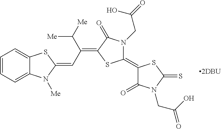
C1=CC=C2C(=C1)SC(=CC(C([Me])[Me])=C1SC(=C3C(=O)N(CC(=O)O)C(=S)S3)N(CC(O)=O)C1=O)N2[Me]
